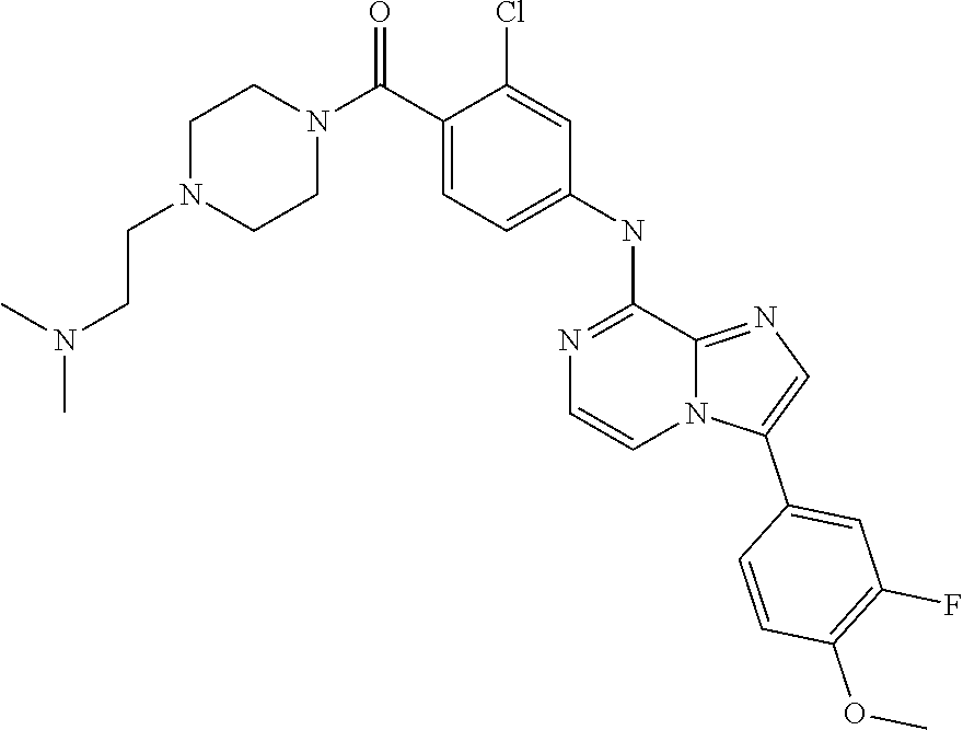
N1(C(C2=CC=C(NC3=NC=CN4C3=NC=C4C3=CC(F)=C(OC)C=C3)C=C2Cl)=O)CCN(CCN(C)C)CC1
